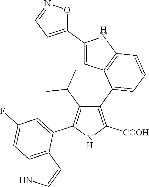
C1(C2=CC=CC3=C2C=C(C2=CC=NO2)N3)=C([COOH])NC(C2=CC(F)=CC3=C2C=CN3)=C1C(C)C
